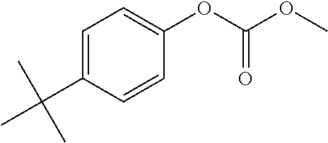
C1=C(C(C)(C)C)C=CC(OC(OC)=O)=C1
